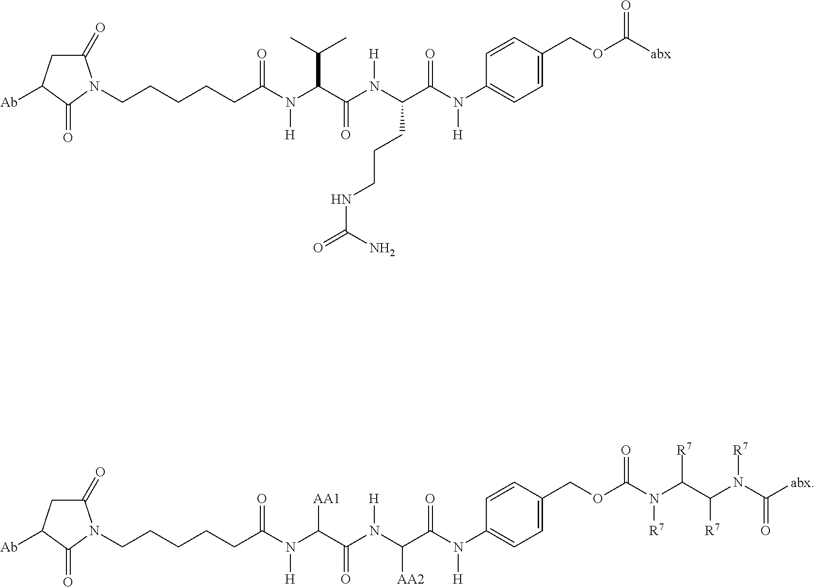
C1(=O)CC([Ab])C(=O)N1CCCCCC(N([H])C(C(N(C(C(N(C1=CC=C(COC([abx])=O)C=C1)[H])=O)CCCNC(=O)N)[H])=O)C(C)C)=O.C1(=O)CC([Ab])C(=O)N1CCCCCC(N([H])C(C(N(C(C(N(C1=CC=C(COC(N(C(C(N(C([abx])=O)[R7])[R7])[R7])[R7])=O)C=C1)[H])=O)[AA2])[H])=O)[AA1])=O
